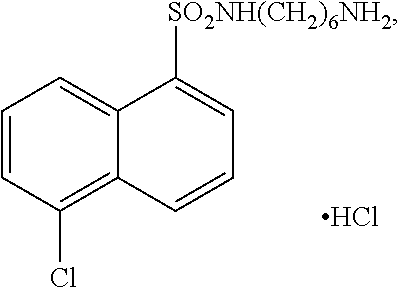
C1=CC(Cl)=C2C(=C1)C([SO2NH(CH2)6NH2])=CC=C2.Cl
